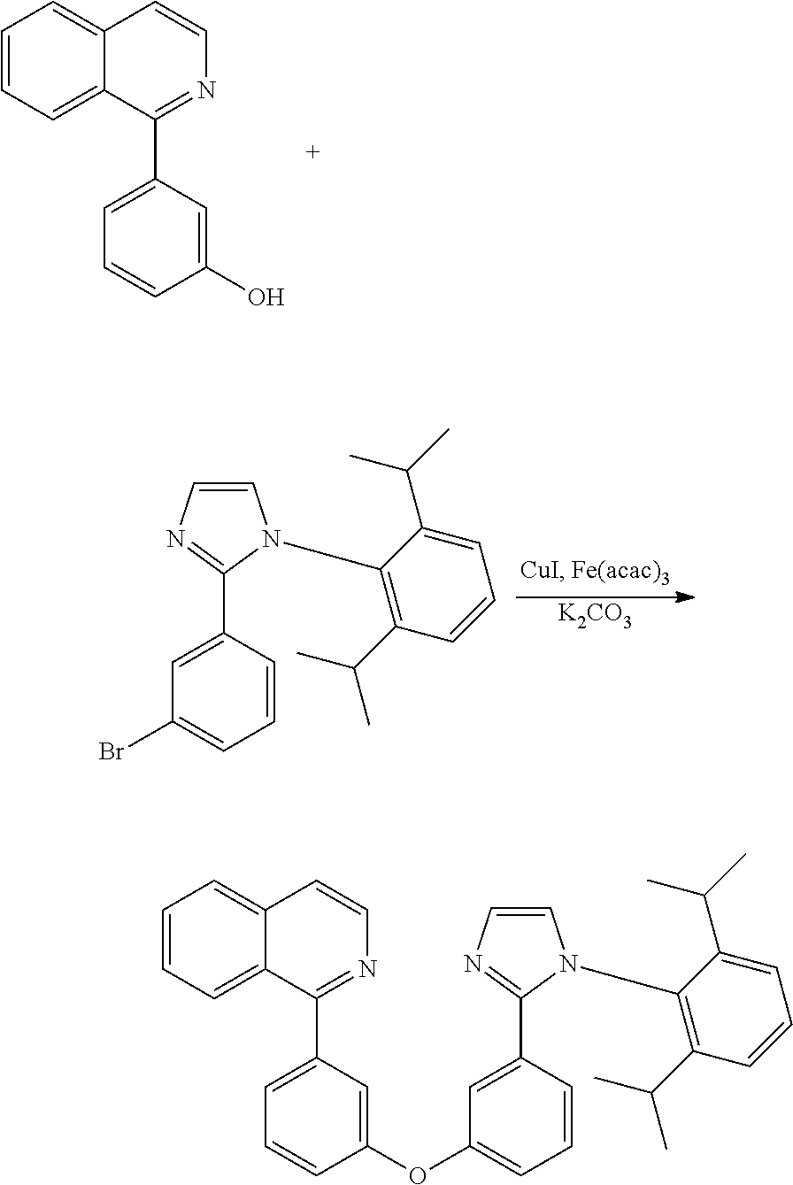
C1=CC=C2C(=C1)C=CN=C2C1=CC=CC(O)=C1.BrC1=CC=CC(C2=NC=CN2C2=C(C(C)C)C=CC=C2C(C)C)=C1.[K2CO3].C12=CC=CC=C1C(C1=CC=CC(OC3=CC=CC(C4=NC=CN4C4=C(C(C)C)C=CC=C4C(C)C)=C3)=C1)=NC=C2
